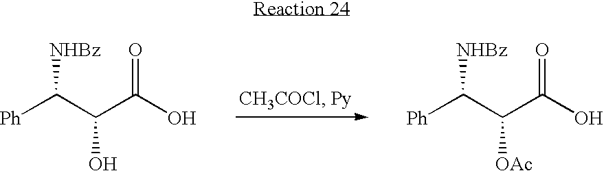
[Ph]C(C(C(O)=O)O)[NHBz].[Ph]C(C(C(O)=O)[OAc])[NHBz]
